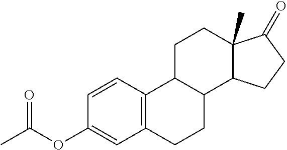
C12=C(CCC3C1CCC1(C)C3CCC1=O)C=C(OC(C)=O)C=C2
